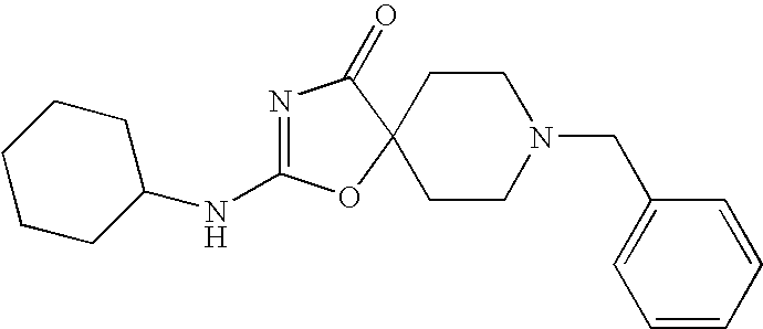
N1=C(NC2CCCCC2)OC2(C1=O)CCN(CC1=CC=CC=C1)CC2
